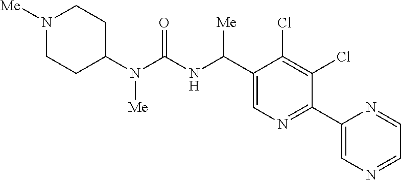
C1(N(C(NC(C2=CN=C(C3=CN=CC=N3)C(Cl)=C2Cl)[Me])=O)[Me])CCN([Me])CC1
